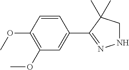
C1=CC(OC)=C(OC)C=C1C1=NNCC1(C)C
